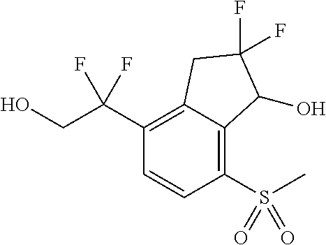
C(C1=C2C(=C(S(=O)(=O)C)C=C1)C(O)C(F)(F)C2)(CO)(F)F
